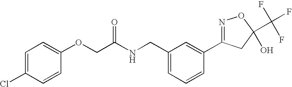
C(C(NCC1=CC=CC(C2=NOC(C(F)(F)F)(O)C2)=C1)=O)OC1=CC=C(Cl)C=C1
